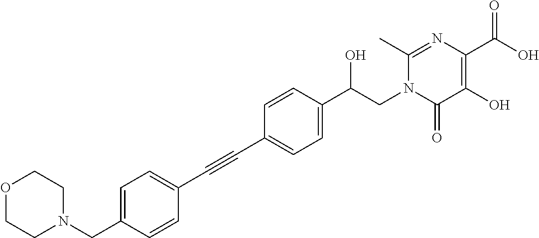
C(C1=CC=C(C(CN2C(=O)C(O)=C(C(O)=O)N=C2C)O)C=C1)#CC1=CC=C(CN2CCOCC2)C=C1
